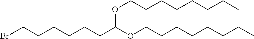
C(CCCCCC)COC(OCCCCCCCC)CCCCCCBr
